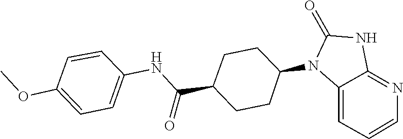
O=C1NC2=NC=CC=C2N1C1CCC(C(NC2=CC=C(OC)C=C2)=O)CC1
